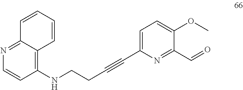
COC1=CC=C(C#CCCNC2=C3C(=NC=C2)C=CC=C3)N=C1C=O
